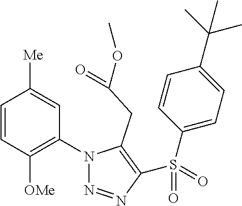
C1=CC([OMe])=C(N2N=NC(S(C3=CC=C(C(C)(C)C)C=C3)(=O)=O)=C2CC(=O)OC)C=C1[Me]
